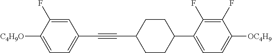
C1=C(F)C([C4H9O])=CC=C1C#CC1CCC(C2=CC=C([OC4H9])C(F)=C2F)CC1
